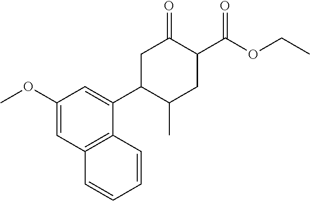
C12=C(C=CC=C1)C(C1C(C)CC(C(OCC)=O)C(=O)C1)=CC(OC)=C2
